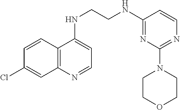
C12=C(N=CC=C1NCCNC1=NC(N3CCOCC3)=NC=C1)C=C(Cl)C=C2
